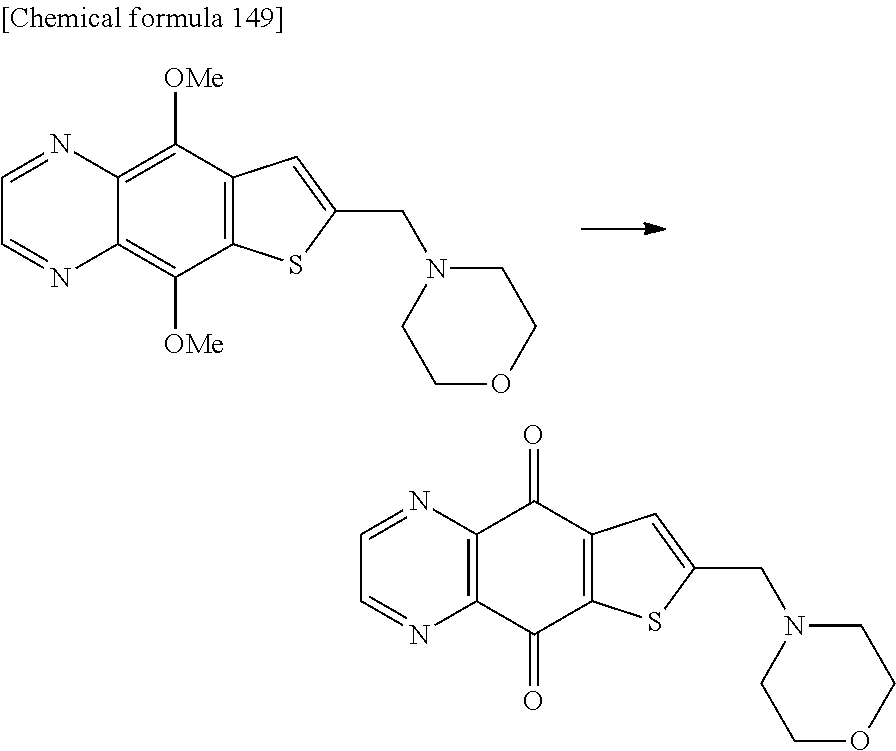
C12=C(C(=O)C3=C(C1=O)C=C(CN1CCOCC1)S3)N=CC=N2.C12=C([OMe])C3=C(C([OMe])=C1N=CC=N2)SC(CN1CCOCC1)=C3
